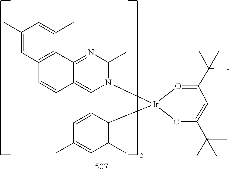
C1(C)=CC2=C(C(C)=C1)C1=NC(C)=N3C(=C1C=C2)C1=CC(C)=CC(C)=C1[Ir]31OC(C(C)(C)C)=CC(C(C)(C)C)=O1
